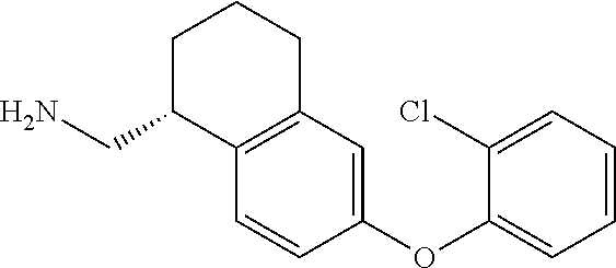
C1C(CN)C2=C(CC1)C=C(OC1=CC=CC=C1Cl)C=C2
